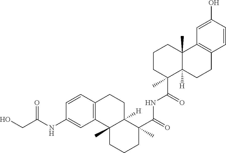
C1=CC2=C(C=C1NC(CO)=O)C1(C)C([H])(CC2)C(C(=O)NC(C2(C)C3([H])C(C)(CCC2)C2=C(CC3)C=CC(O)=C2)=O)(C)CCC1
